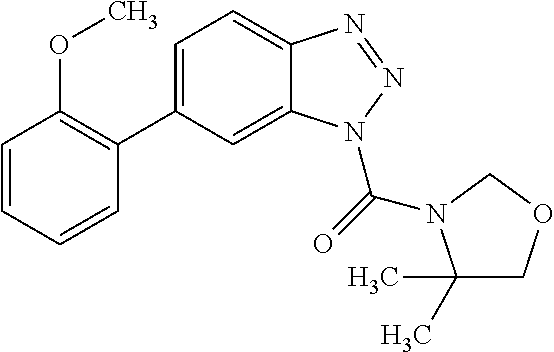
C1=CC=CC(C2=CC=C3C(=C2)N(C(=O)N2C(C)(C)COC2)N=N3)=C1OC
